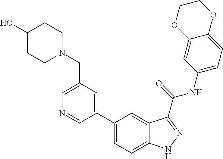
C1(CN2CCC(O)CC2)=CN=CC(C2=CC=C3C(=C2)C(C(NC2=CC=C4C(=C2)OCCO4)=O)=NN3)=C1
